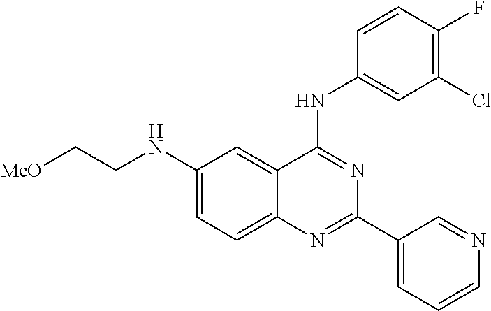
[MeO]CCNC1=CC=C2C(=C1)C(NC1=CC(Cl)=C(F)C=C1)=NC(C1=CC=CN=C1)=N2
